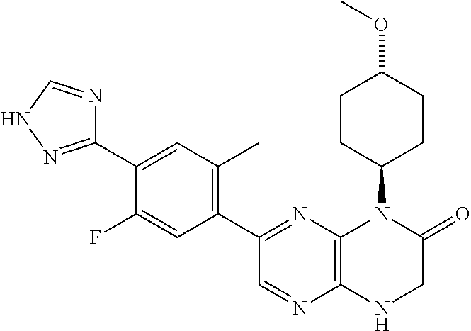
C12=C(N=C(C3=C(C)C=C(C4=NNC=N4)C(F)=C3)C=N1)N(C1CCC(OC)CC1)C(=O)CN2
